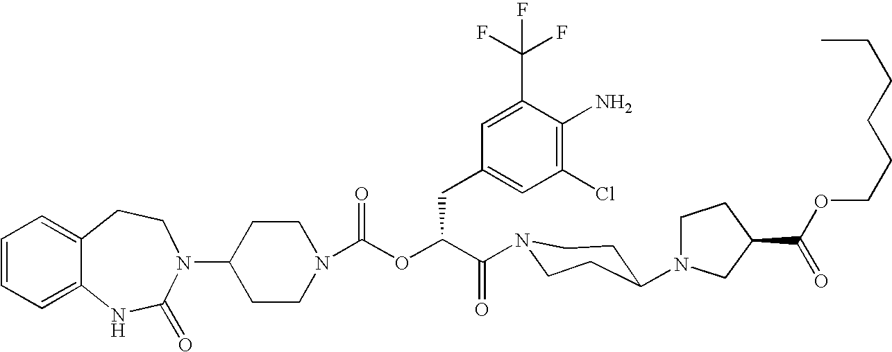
C1(N2C(=O)NC3=CC=CC=C3CC2)CCN(C(OC(C(=O)N2CCC(N3CCC(C(OCCCCCC)=O)C3)CC2)CC2=CC(Cl)=C(N)C(C(F)(F)F)=C2)=O)CC1
